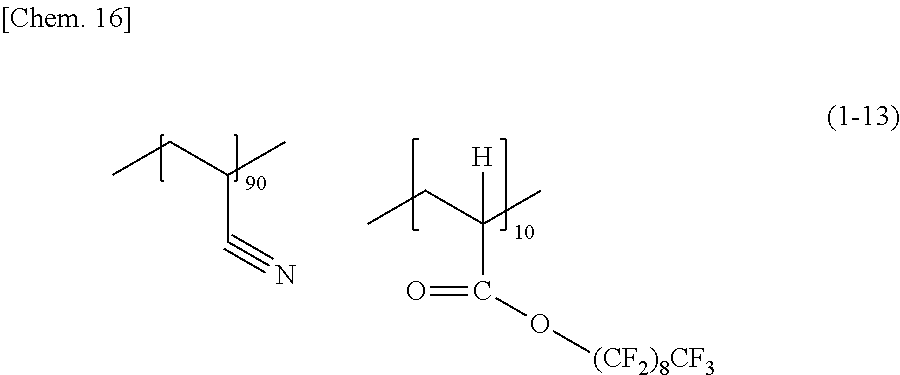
CCC(C)C#N.CCC(C)(C(=O)O[(CF2)8CF3])[H]
